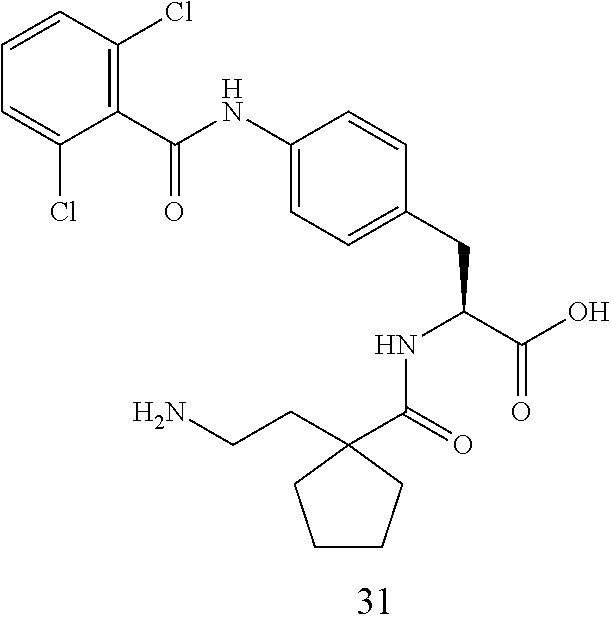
C1=CC=C(Cl)C(C(NC2=CC=C(CC(NC(=O)C3(CCN)CCCC3)C(=O)O)C=C2)=O)=C1Cl
